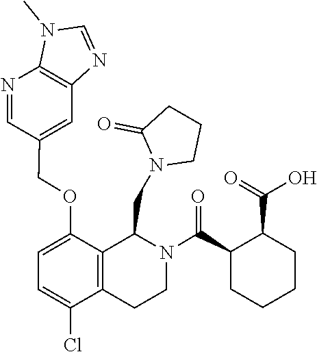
N1(C)C=NC2=C1N=CC(COC1=CC=C(Cl)C3=C1C(CN1CCCC1=O)N(C(C1CCCCC1C(=O)O)=O)CC3)=C2
